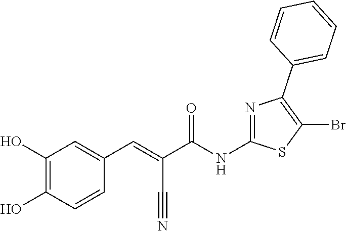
C1(O)=C(O)C=CC(C=C(C(NC2=NC(C3=CC=CC=C3)=C(Br)S2)=O)C#N)=C1
